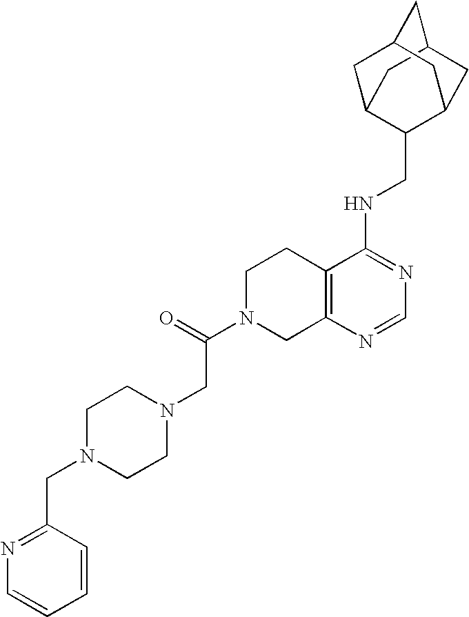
C12=C(N=CN=C1NCC1C3CC4CC(C3)CC1C4)CN(C(CN1CCN(CC3=NC=CC=C3)CC1)=O)CC2
